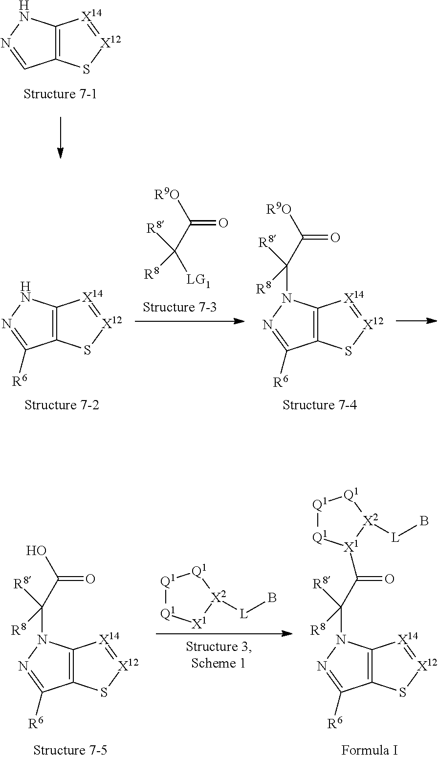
C12=C(NN=C1)[X14]=[X12]S2.C12=C(N(C(C(=O)[R9O])([R8])[R8])N=C1[R6])[X14]=[X12]S2.C(=O)([R9O])C([R8])([LG1])[R8].C12=C(NN=C1[R6])[X14]=[X12]S2.[Q1]1[Q1][X1](C(=O)C([R8])(N2C3=C(C([R6])=N2)S[X12]=[X14]3)[R8])[X2]([L]B)[Q1]1.C12=C(N(C(C(=O)O)([R8])[R8])N=C1[R6])[X14]=[X12]S2.[Q1]1[Q1][X1][X2]([L]B)[Q1]1
